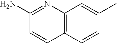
C12=C(C=CC(C)=C1)C=CC(N)=N2
